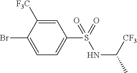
C1=C([F3C])C(Br)=CC=C1S(=O)(NC([CF3])C)=O
